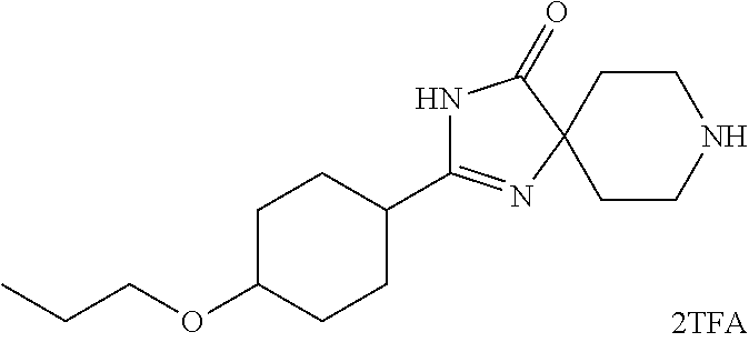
N1C(C2CCC(OCCC)CC2)=NC2(C1=O)CCNCC2
